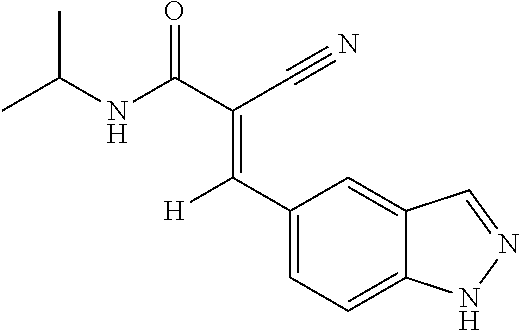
C1(C(=C(C#N)C(=O)NC(C)C)[H])=CC=C2C(=C1)C=NN2
